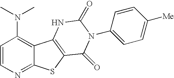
C1=CN=C2C(=C1N(C)C)C1=C(S2)C(=O)N(C2=CC=C([Me])C=C2)C(=O)N1
